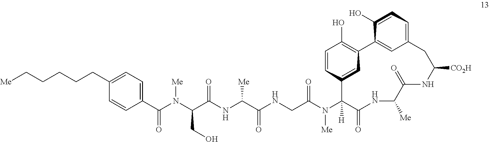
C(N(C(C(NC(C(NCC(N(C1([H])C(=O)NC([Me])C(=O)NC([CO2H])CC2=CC=C(O)C(=C2)C2=C(O)C=CC1=C2)[Me])=O)=O)[Me])=O)CO)[Me])(=O)C1=CC=C(CCCCC[Me])C=C1
